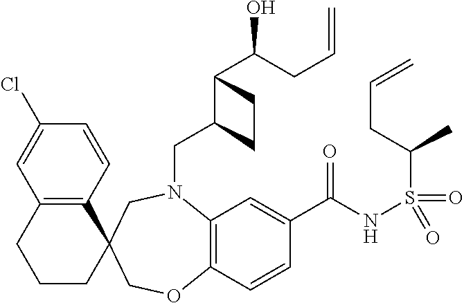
C12=C(C=CC(Cl)=C1)C1(CCC2)COC2=C(N(CC3C(C(CC=C)O)CC3)C1)C=C(C(NS(C(C)CC=C)(=O)=O)=O)C=C2
